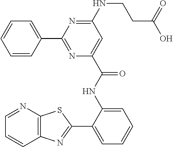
N(C1=NC(C2=CC=CC=C2)=NC(C(NC2=CC=CC=C2C2=NC3=C(N=CC=C3)S2)=O)=C1)CCC(O)=O
